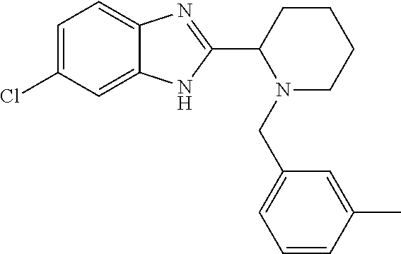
C1=C(Cl)C=C2C(=C1)N=C(C1N(CC3=CC=CC(C)=C3)CCCC1)N2
